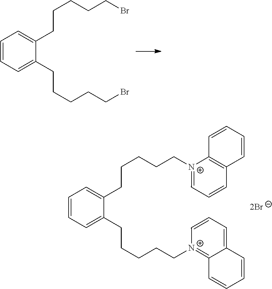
C1=CC=C(CCCCCBr)C(CCCCCBr)=C1.C1=CC=C(CCCCC[N+]2=C3C(=CC=C2)C=CC=C3)C(CCCCC[N+]2=CC=CC3=C2C=CC=C3)=C1
